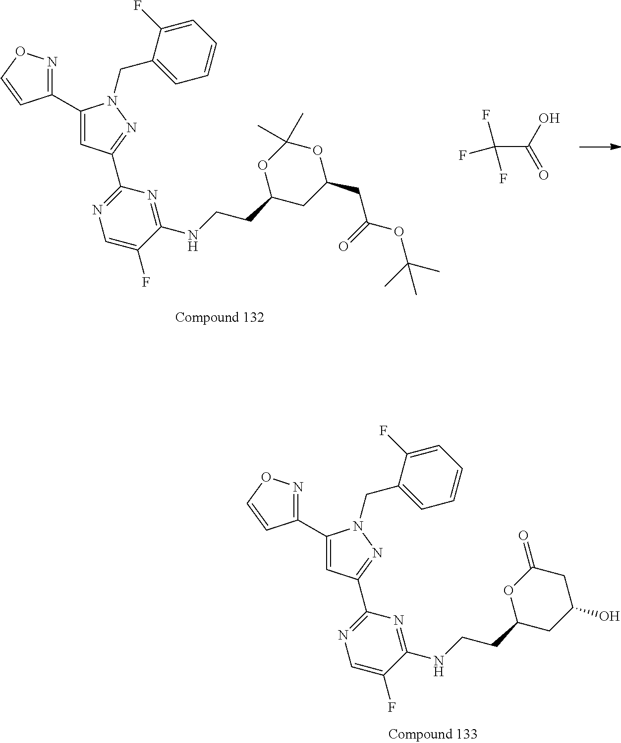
C1(C2=CC(C3=NC=C(F)C(NCCC4OC(=O)CC(O)C4)=N3)=NN2CC2=CC=CC=C2F)=NOC=C1.C1(C2=CC(C3=NC=C(F)C(NCCC4OC(C)(C)OC(CC(OC(C)(C)C)=O)C4)=N3)=NN2CC2=CC=CC=C2F)=NOC=C1.FC(F)(F)C(O)=O
